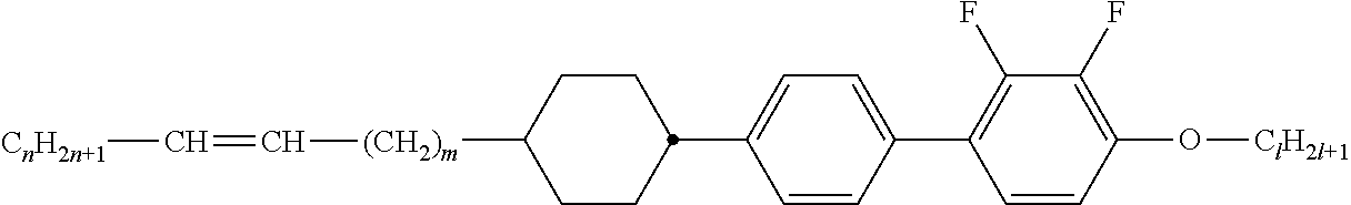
C1=CC(C2=C(F)C(F)=C(O[ClH2l+1])C=C2)=CC=C1C1CCC([(CH2)m]C=C[CnH2n+1])CC1
